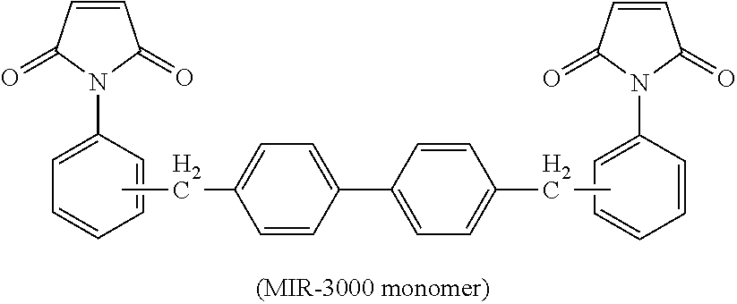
C1=CC(C2=CC=C(CC)C=C2)=CC=C1CC.C1=CC=C(N2C(=O)C=CC2=O)C=C1.C1=CC=C(N2C(=O)C=CC2=O)C=C1
